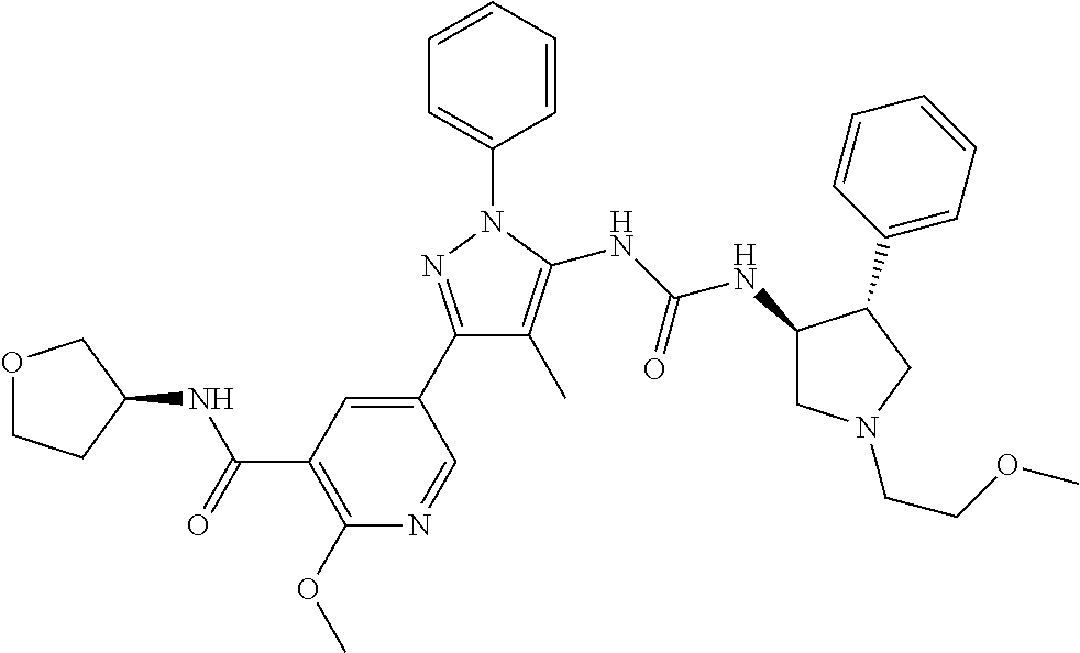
C1(C2=CC(C(=O)NC3CCOC3)=C(OC)N=C2)=NN(C2=CC=CC=C2)C(NC(NC2CN(CCOC)CC2C2=CC=CC=C2)=O)=C1C
